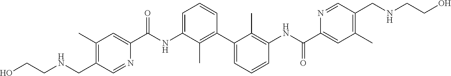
C1(C)=C(CNCCO)C=NC(C(NC2=CC=CC(C3=CC=CC(NC(C4=CC(C)=C(CNCCO)C=N4)=O)=C3C)=C2C)=O)=C1
